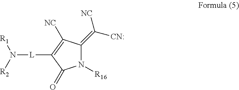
C1([L]N([R1])[R2])=C([NC])C(=C([CN:])[NC])N([R16])C1=O
